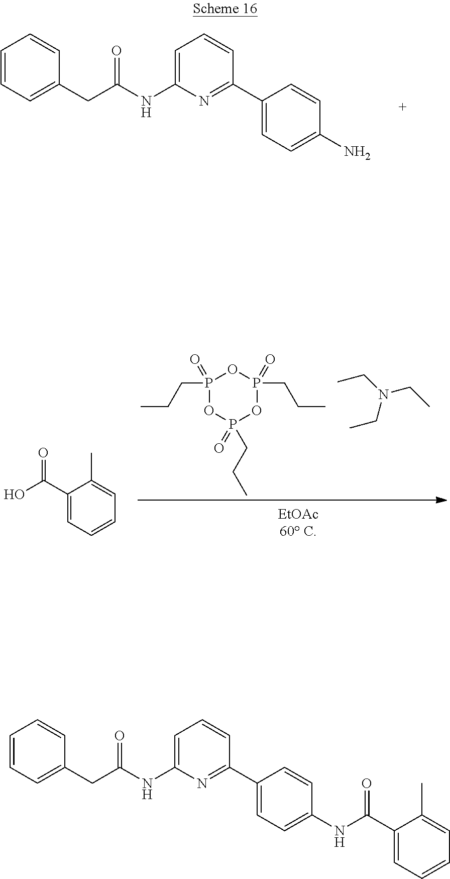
C1=C(C)C(C(O)=O)=CC=C1.P1(=O)(CCC)OP(=O)(CCC)OP(=O)(CCC)O1.CCN(CC)CC.C1(C2=NC(NC(CC3=CC=CC=C3)=O)=CC=C2)=CC=C(N)C=C1.C1(C2=NC(NC(CC3=CC=CC=C3)=O)=CC=C2)=CC=C(NC(C2=CC=CC=C2C)=O)C=C1
